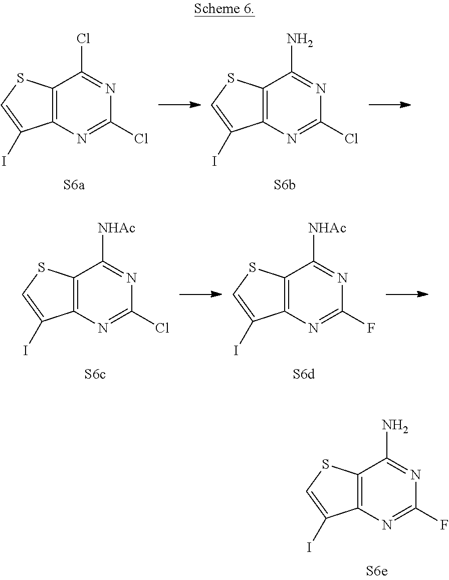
C12=C(N=C(Cl)N=C1Cl)C(I)=CS2.C12=C(N=C(Cl)N=C1N)C(I)=CS2.C12=C(N=C(Cl)N=C1[NHAc])C(I)=CS2.C12=C(N=C(F)N=C1[NHAc])C(I)=CS2.C12=C(N=C(F)N=C1N)C(I)=CS2
